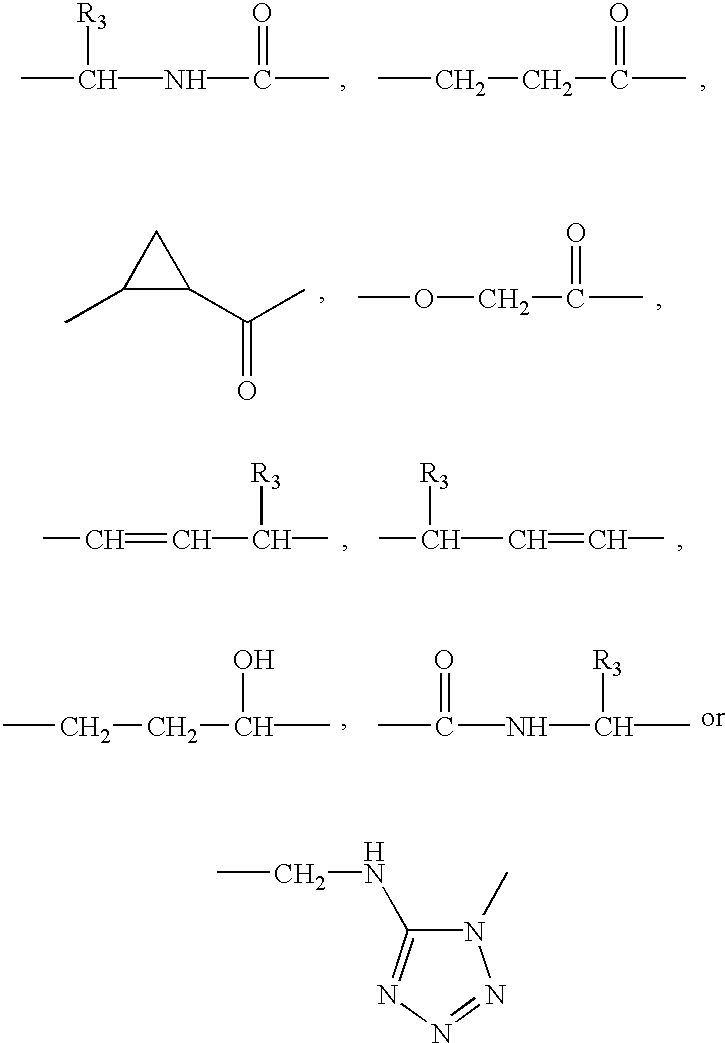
CC(NC(C)=O)[R3].CCCC(C)=O.C1C(C)C1C(C)=O.COCC(C)=O.CC=CC(C)[R3].CC(C=CC)[R3].CCCC(C)O.CC(NC(C)[R3])=O.N1(C)C(NCC)=NN=N1
